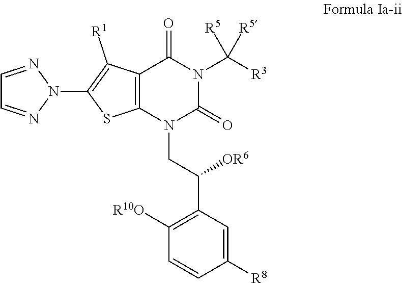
C1=CC([R8])=CC(C([OR6])CN2C(=O)N(C([R5])([R5])[R3])C(=O)C3=C2SC(N2N=CC=N2)=C3[R1])=C1[R10O]
